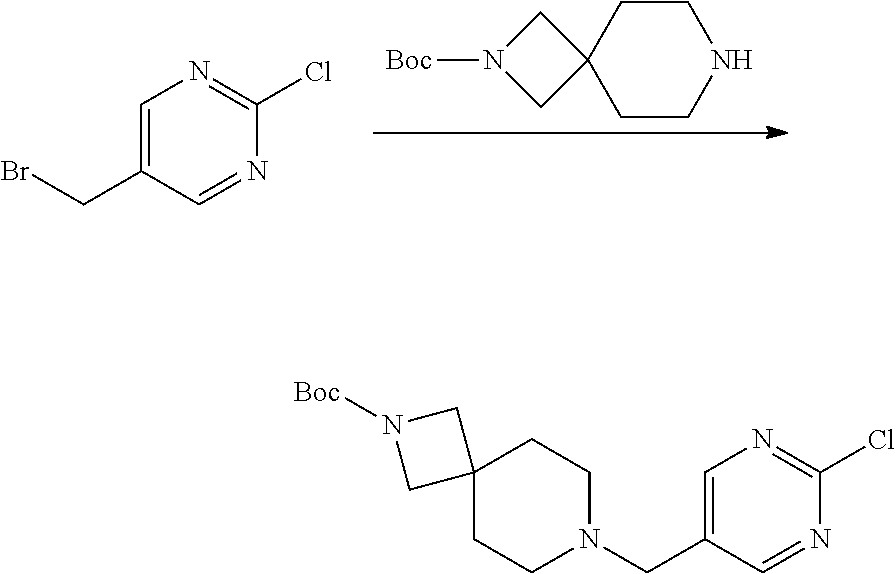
C1=C(CBr)C=NC(Cl)=N1.C1CNCCC12CN([Boc])C2.C1=C(CN2CCC3(CC2)CN([Boc])C3)C=NC(Cl)=N1
